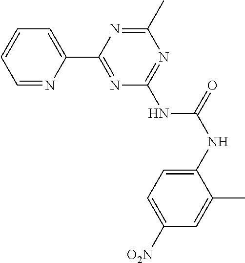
C1=NC(C2=NC(NC(NC3=CC=C([O2N])C=C3C)=O)=NC(C)=N2)=CC=C1
